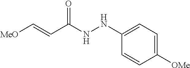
[MeO]C=CC(NNC1=CC=C([OMe])C=C1)=O
